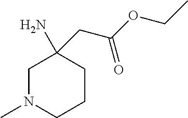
C1N(C)CCCC1(N)CC(OCC)=O
